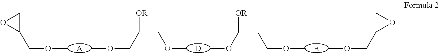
C1(COC)CO1.[A].COCC([OR])COC.[D].[E].COCC1OC1.COC([OR])CCOC
